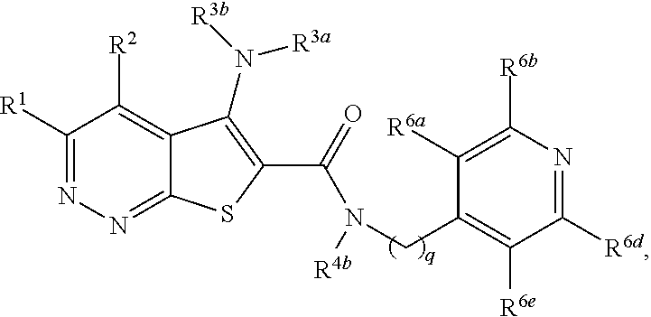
C1([R1])=NN=C2C(=C1[R2])C(N([R3b])[R3a])=C(C(=O)N(CC1=C([R6e])C([R6d])=NC([R6b])=C1[R6a])[R4b])S2
